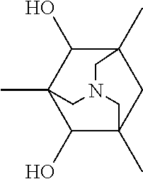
C1(O)C2(C)C(O)C3(C)CC1(C)CN(C2)C3
